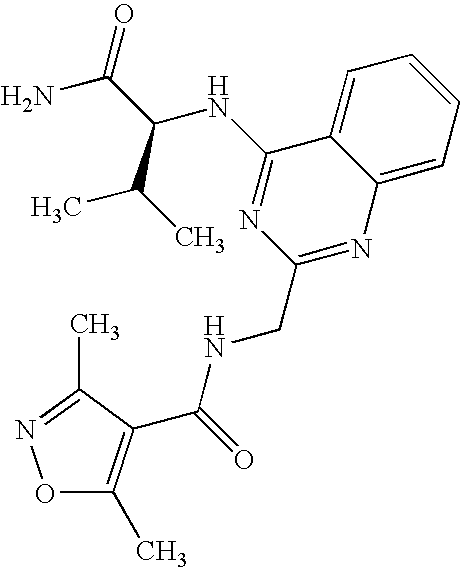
C12=CC=CC=C1N=C(CNC(=O)C1=C(C)ON=C1C)N=C2NC(C(N)=O)C(C)C
